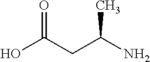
OC(CC(N)C)=O
